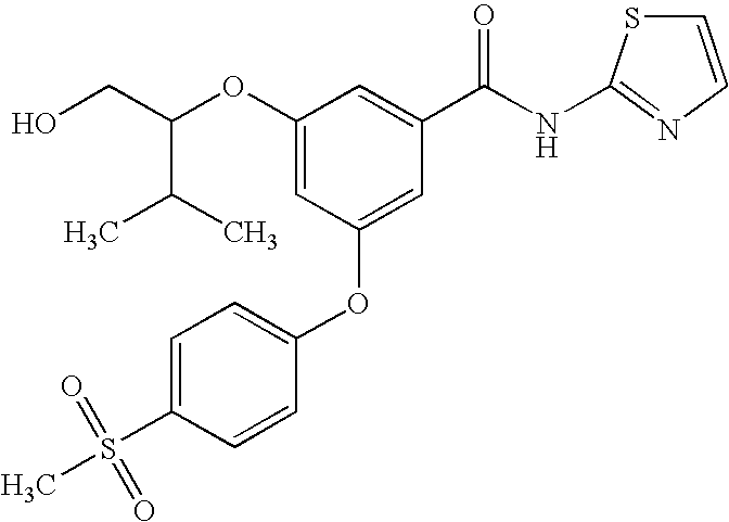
OCC(OC1=CC(OC2=CC=C(S(=O)(=O)C)C=C2)=CC(C(NC2=NC=CS2)=O)=C1)C(C)C
